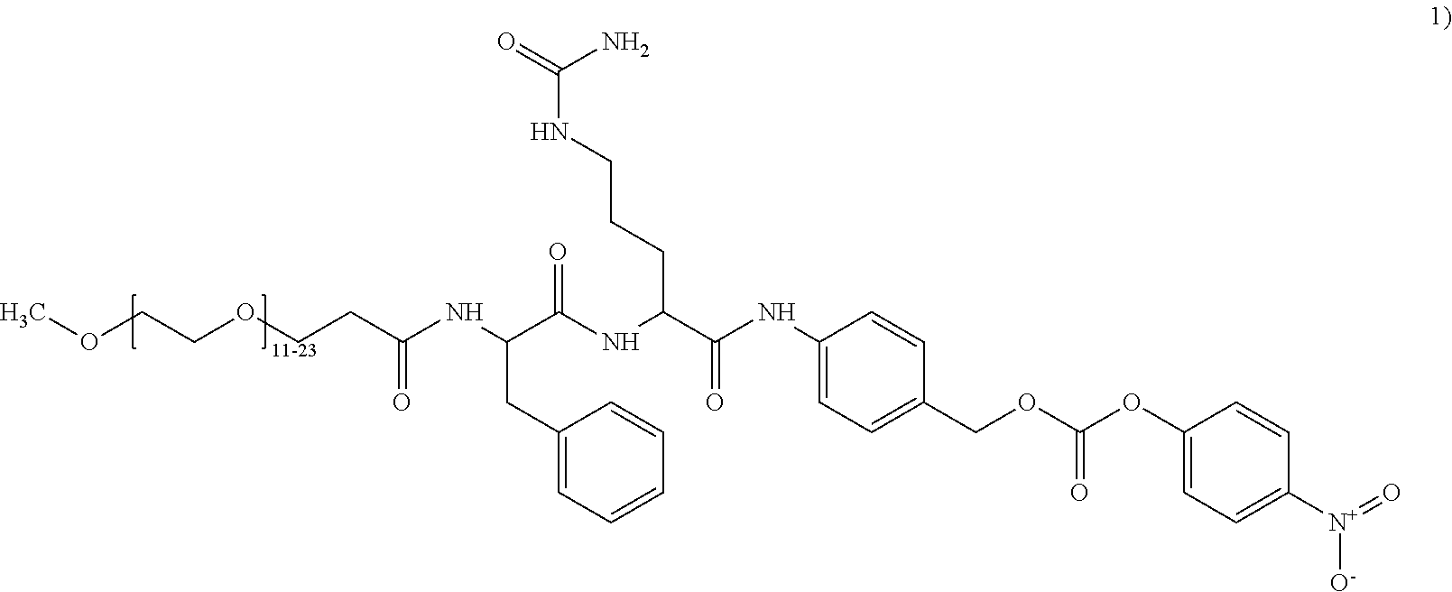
COCCOCCC(NC(CC1=CC=CC=C1)C(NC(C(=O)NC1=CC=C(COC(=O)OC2=CC=C([N+]([O-])=O)C=C2)C=C1)CCCNC(N)=O)=O)=O
